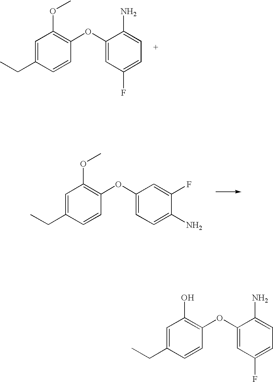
C1=C(CC)C=CC(OC2=CC(F)=CC=C2N)=C1OC.C1=C(CC)C=CC(OC2=CC=C(N)C(F)=C2)=C1OC.C1=C(CC)C=CC(OC2=CC(F)=CC=C2N)=C1O
